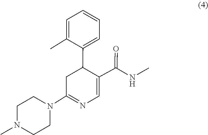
C1CN(C)CCN1C1=NC=C(C(NC)=O)C(C2=CC=CC=C2C)C1
